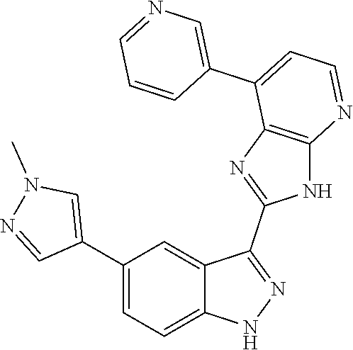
C1(C2=CC=C3C(=C2)C(C2=NC4=C(N2)N=CC=C4C2=CN=CC=C2)=NN3)=CN(C)N=C1
